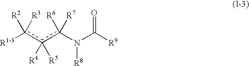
[R1-3]c([R2])([R3])c(c(N(C(=O)[R9])[R8])([R6])[R7])([R4])[R5]
